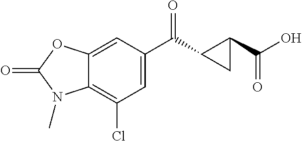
C1=C(C(C2CC2C(O)=O)=O)C=C2C(=C1Cl)N(C)C(=O)O2
